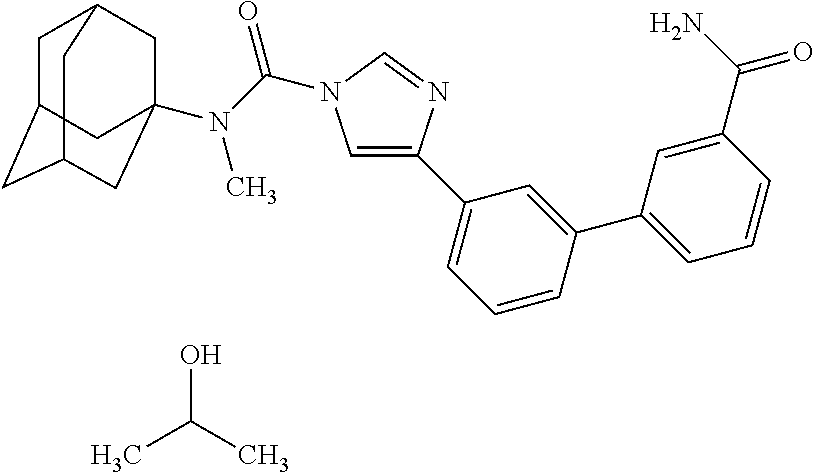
C1C2CC3CC(N(C(=O)N4C=C(C5=CC=CC(C6=CC=CC(C(N)=O)=C6)=C5)N=C4)C)(CC1C3)C2.CC(C)O
